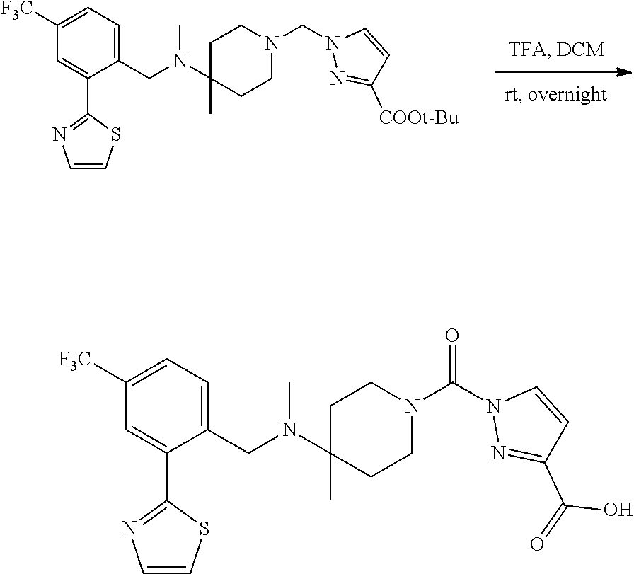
C1C(C)(N(CC2=CC=C([F3C])C=C2C2=NC=CS2)C)CCN(CN2N=C([COOt-Bu])C=C2)C1.C1C(C)(N(CC2=CC=C([F3C])C=C2C2=NC=CS2)C)CCN(C(N2N=C(C(=O)O)C=C2)=O)C1
